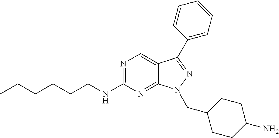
N1=C(NCCCCCC)N=C2C(=C1)C(C1=CC=CC=C1)=NN2CC1CCC(N)CC1
